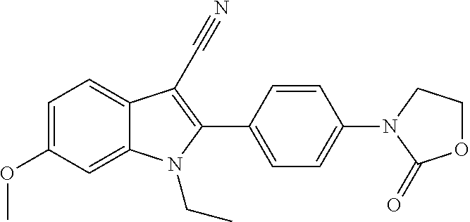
C1=C2C(=CC=C1OC)C(C#N)=C(C1=CC=C(N3C(=O)OCC3)C=C1)N2CC
